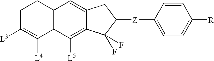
C1C([L3])=C([L4])C2=C(C1)C=C1C(=C2[L5])C(F)(F)C([Z]C2=CC=C([R])C=C2)C1
